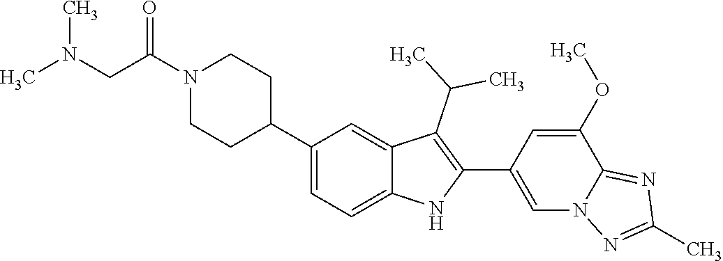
N1(C(CN(C)C)=O)CCC(C2=CC=C3C(=C2)C(C(C)C)=C(C2=CN4C(=NC(C)=N4)C(OC)=C2)N3)CC1
